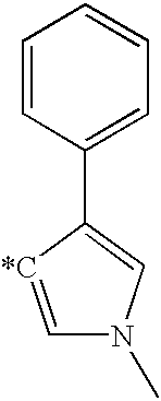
C1=CC(C2=CN(C)C=[*C]2)=CC=C1
